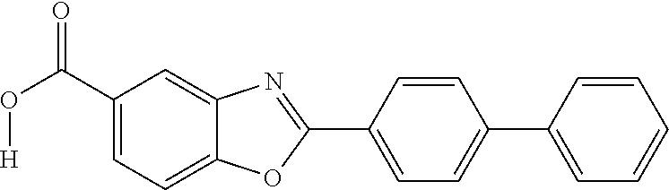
C1=C(C(O[H])=O)C=C2C(=C1)OC(C1=CC=C(C3=CC=CC=C3)C=C1)=N2
